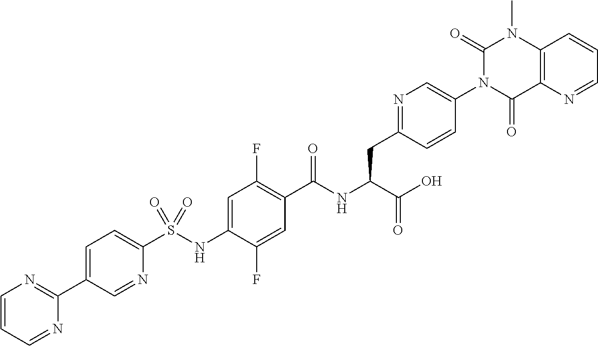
C12=C(N=CC=C1)C(=O)N(C1=CN=C(CC(C(=O)O)NC(=O)C3=C(F)C=C(NS(C4=CC=C(C5=NC=CC=N5)C=N4)(=O)=O)C(F)=C3)C=C1)C(=O)N2C
